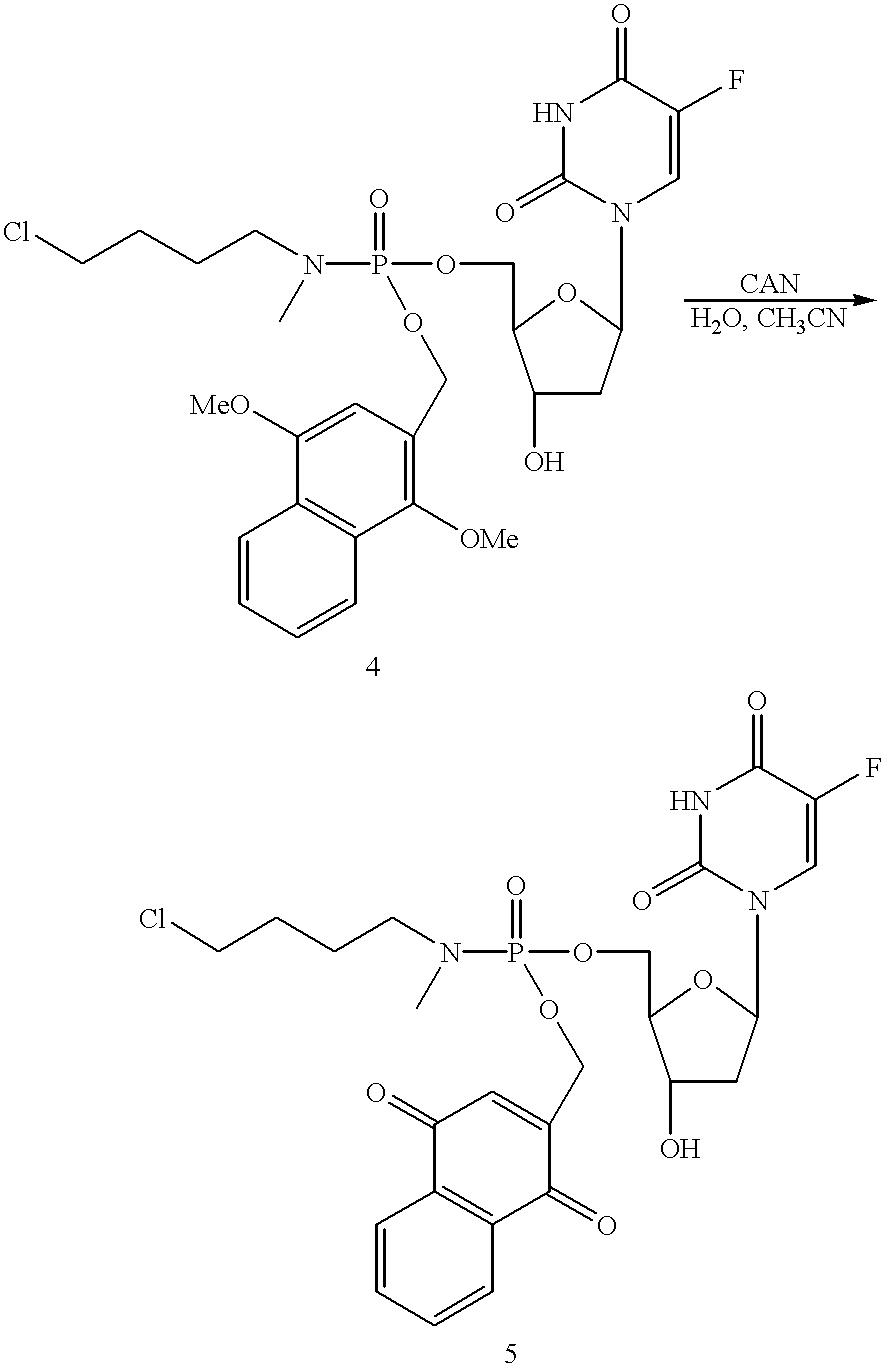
ClCCCCN(C)P(OCC1=C([OMe])C2=C(C([MeO])=C1)C=CC=C2)(=O)OCC1C(O)CC(N2C=C(F)C(=O)NC2=O)O1.ClCCCCN(C)P(OCC1=CC(=O)C2=C(C1=O)C=CC=C2)(=O)OCC1C(O)CC(N2C=C(F)C(=O)NC2=O)O1
